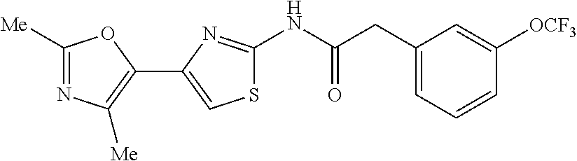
N(C(=O)CC1=CC=CC([OCF3])=C1)C1=NC(C2=C([Me])N=C([Me])O2)=CS1
